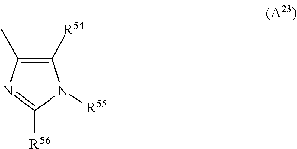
C1([R54])=C(C)N=C([R56])N1[R55]
